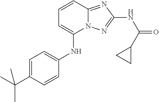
N(C1=CC=CC2=NC(NC(=O)C3CC3)=NN12)C1=CC=C(C(C)(C)C)C=C1
